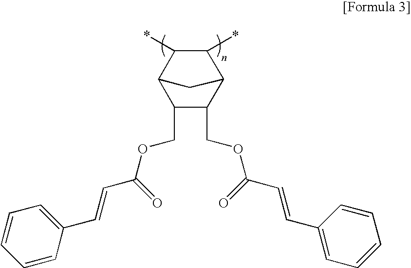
C12C(*)C(*)C(C1)C(COC(C=CC1=CC=CC=C1)=O)C2COC(C=CC1=CC=CC=C1)=O
